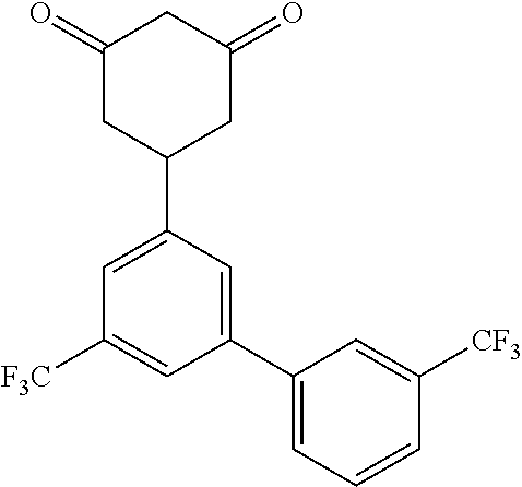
C1(=O)CC(C2=CC([F3C])=CC(C3=CC=CC([CF3])=C3)=C2)CC(=O)C1
